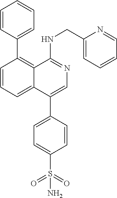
C1=CC(C2=C3C(=CC=C2)C(C2=CC=C(S(=O)(=O)N)C=C2)=CN=C3NCC2=CC=CC=N2)=CC=C1
